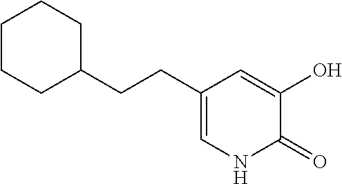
C1(CCC2CCCCC2)=CNC(=O)C(O)=C1
